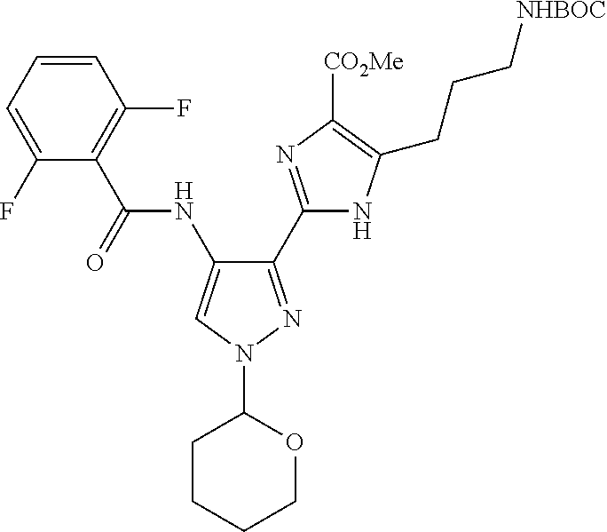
C1=CC=C(F)C(C(NC2=CN(C3CCCCO3)N=C2C2=NC([CO2Me])=C(CCC[NHBOC])N2)=O)=C1F
